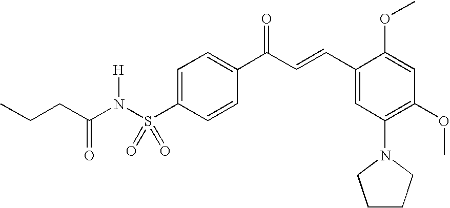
C1=CC(C(C=CC2=CC(N3CCCC3)=C(OC)C=C2OC)=O)=CC=C1S(N(C(CCC)=O)[H])(=O)=O
